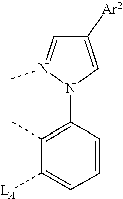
C1([Ar2])=CN(C2=C(C)C([LA])=CC=C2)N(C)=C1
